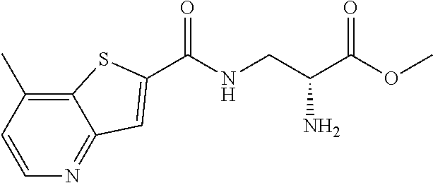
C1=CC(C)=C2C(=N1)C=C(C(NCC(C(OC)=O)N)=O)S2
